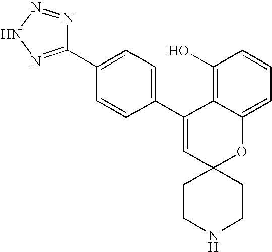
C1(C2=CC=C(C3=CC4(OC5=CC=CC(O)=C35)CCNCC4)C=C2)=NNN=N1
